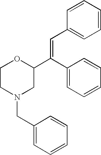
C1(C=C(C2=CC=CC=C2)C2OCCN(CC3=CC=CC=C3)C2)=CC=CC=C1
